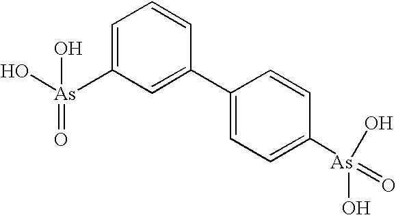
C1=C([As](O)(=O)O)C=C(C2=CC=C([As](O)(=O)O)C=C2)C=C1
